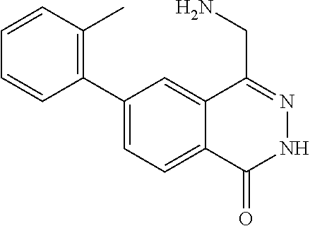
C1(C2=C(C)C=CC=C2)=CC=C2C(=C1)C(CN)=NNC2=O
